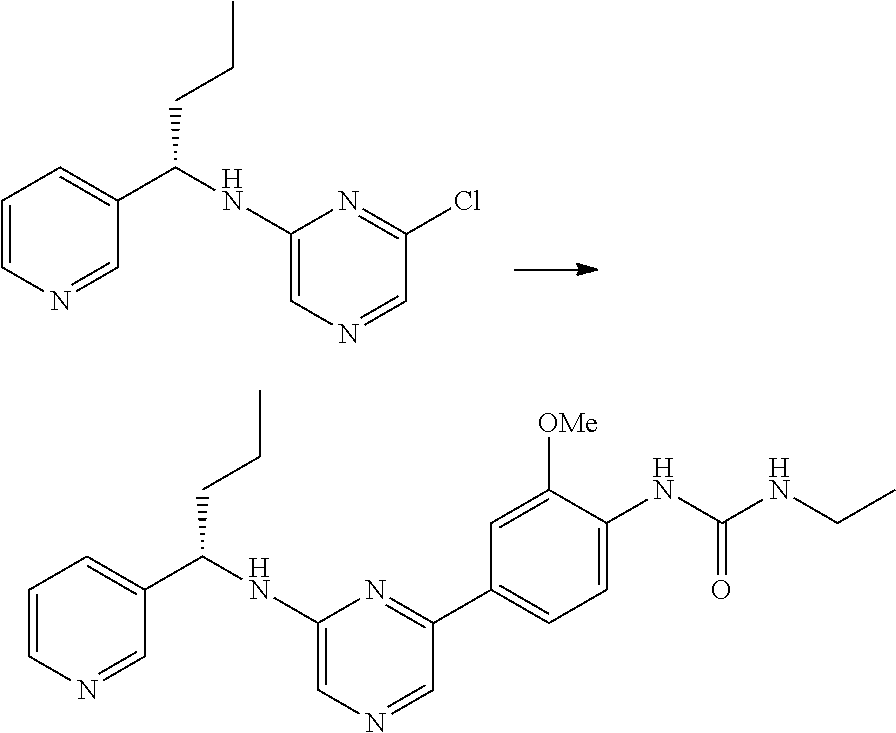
C1=CN=CC(C(NC2=CN=CC(Cl)=N2)CCC)=C1.C1=CN=CC(C(NC2=CN=CC(C3=CC=C(NC(NCC)=O)C([OMe])=C3)=N2)CCC)=C1
